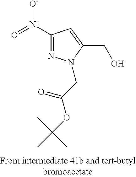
N1=C([N+](=O)[O-])C=C(CO)N1CC(=O)OC(C)(C)C
